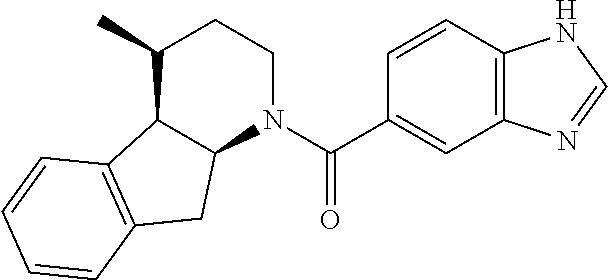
C1(C)C2C(N(C(C3=CC4=C(C=C3)NC=N4)=O)CC1)CC1=C2C=CC=C1
